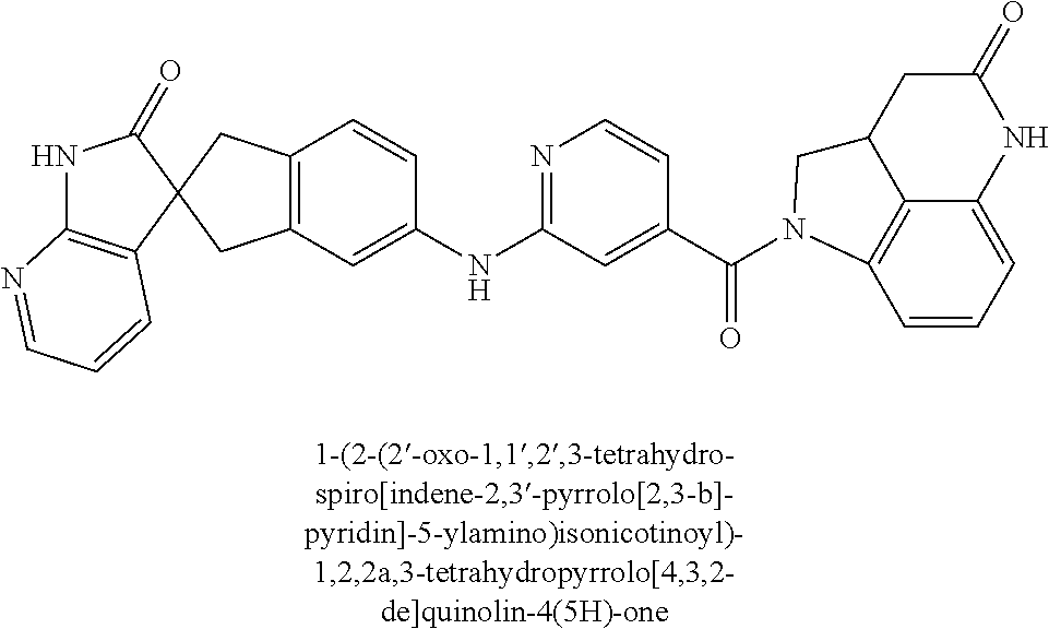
N1C2=C(C=CC=N2)C2(C1=O)CC1=C(C2)C=C(NC2=NC=CC(C(=O)N3C4=C5C(=CC=C4)NC(=O)CC5C3)=C2)C=C1
